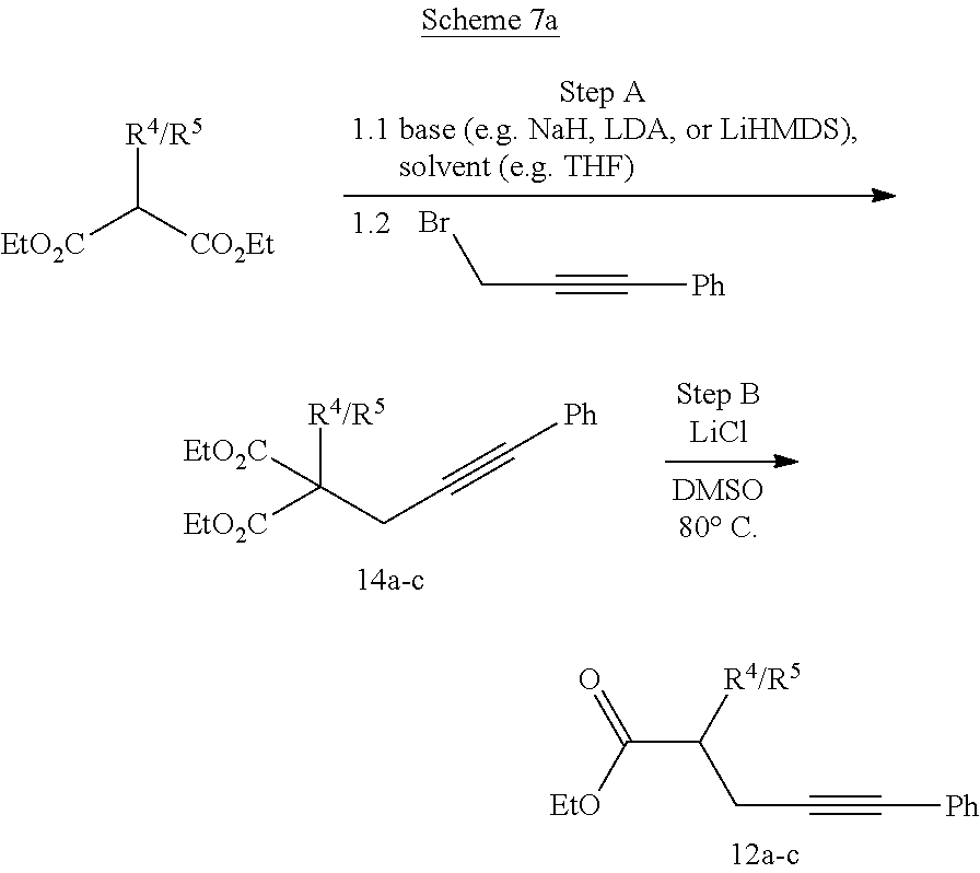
C(C([R4/R5])CC#C[Ph])([EtO])=O.C(C#C[Ph])Br.[R4/R5]C([CO2Et])[EtO2C].[R4/R5]C(CC#C[Ph])([EtO2C])[EtO2C]
